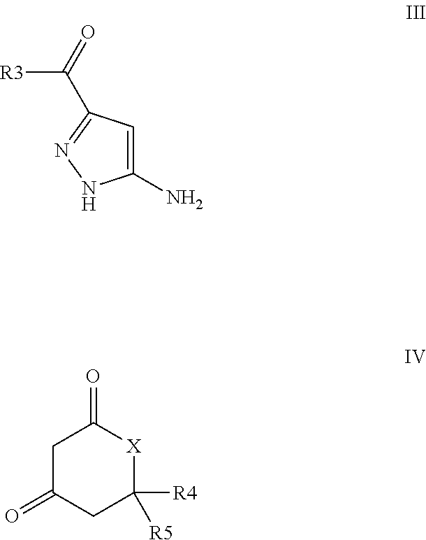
C1(N)=CC(C([R3])=O)=NN1.C1C(=O)CC([R4])([R5])[X]C1=O
